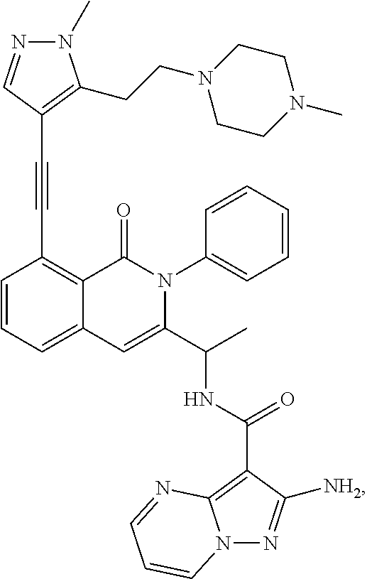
C1=CC=C2C(=C1C#CC1=C(CCN3CCN(C)CC3)N(C)N=C1)C(=O)N(C1=CC=CC=C1)C(C(C)NC(=O)C1=C3N(N=C1[NH2])C=CC=N3)=C2
